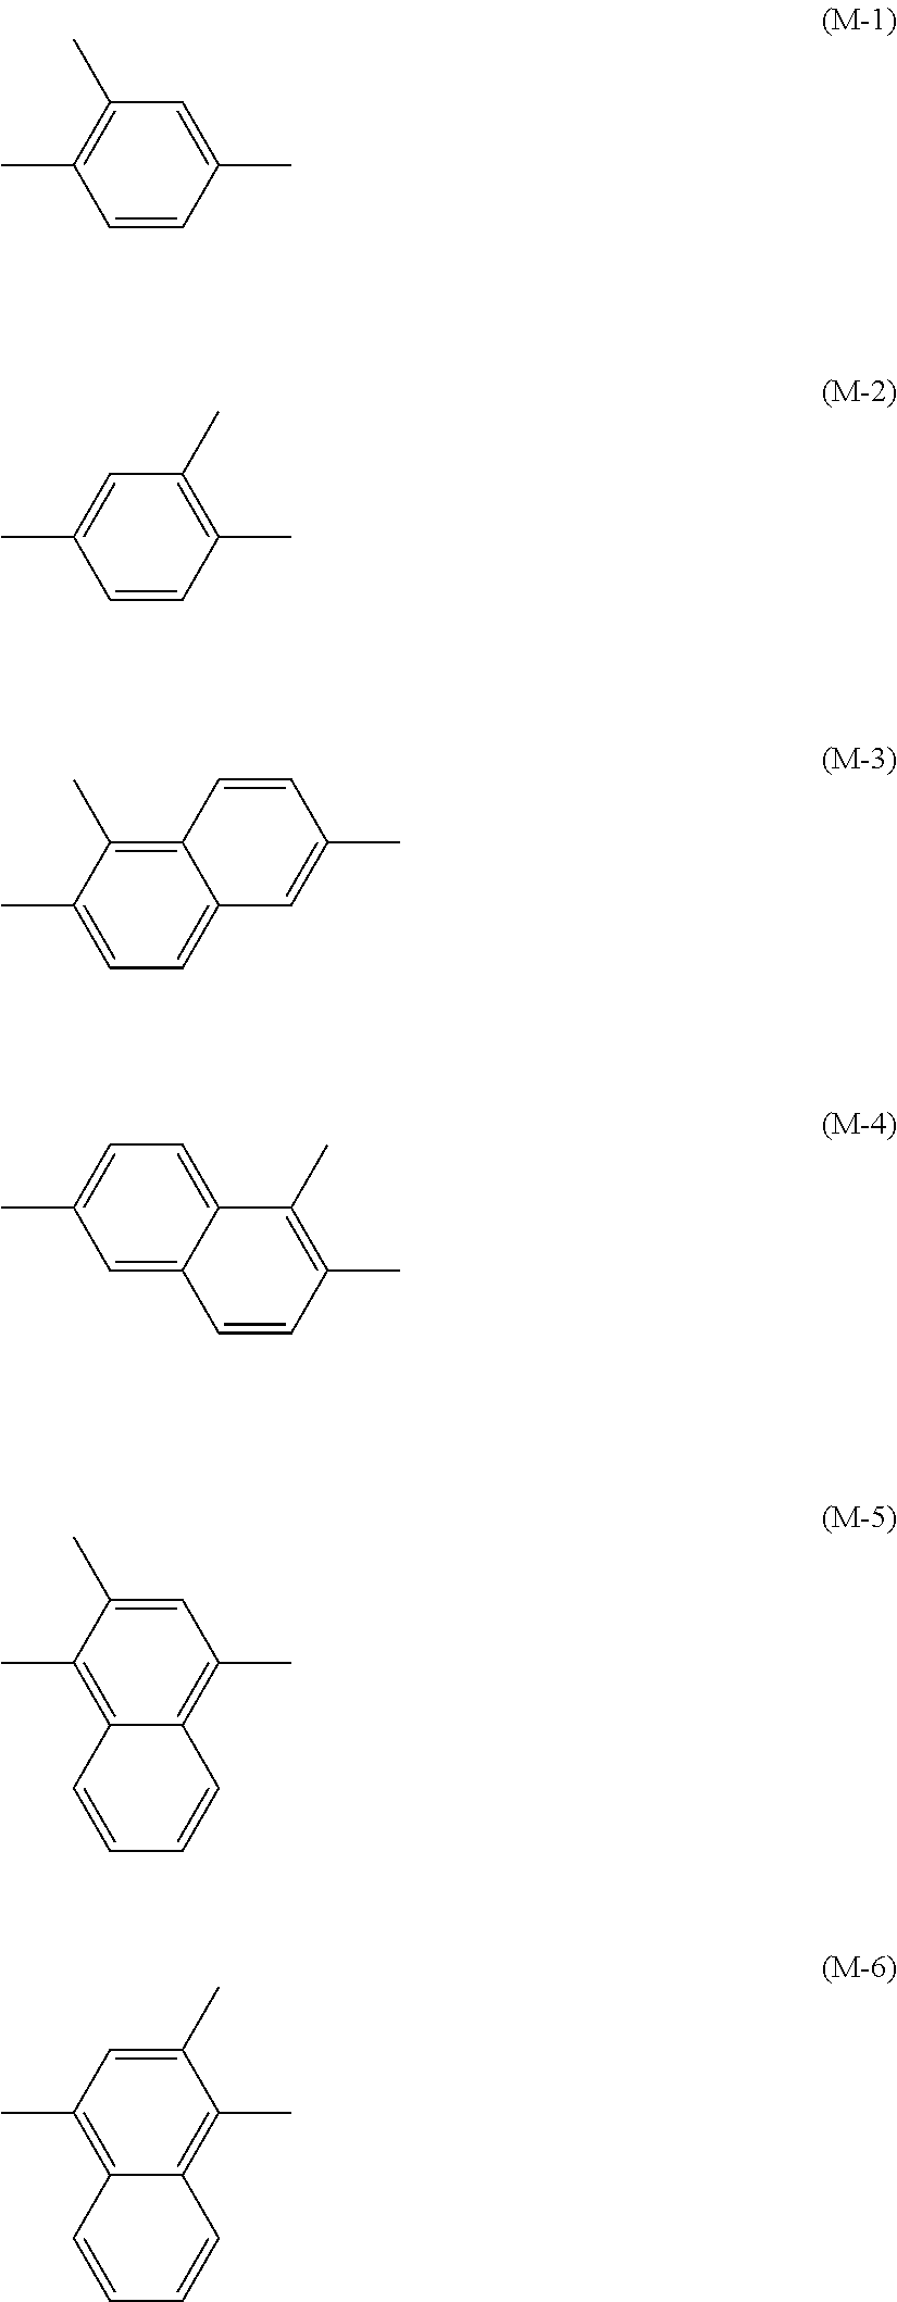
C1=CC(C)=CC(C)=C1C.C1=CC(C)=C(C)C=C1C.C12=C(C)C(C)=CC=C1C=C(C)C=C2.C1=C2C(=CC=C1C)C(C)=C(C)C=C2.C1=C(C)C(C)=C2C(=C1C)C=CC=C2.C1(C)=CC(C)=C2C(=C1C)C=CC=C2
